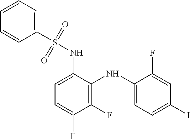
C1(NS(C2=CC=CC=C2)(=O)=O)=CC=C(F)C(F)=C1NC1=CC=C(I)C=C1F
